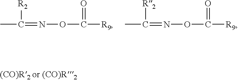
CC([R2])=NOC([R9])=O.CC([R2])=NOC([R9])=O
